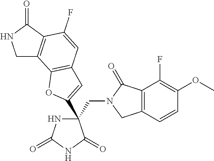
C(C1(C2=CC3=C(C4=C(C(=O)NC4)C(F)=C3)O2)NC(=O)NC1=O)N1CC2=C(C1=O)C(F)=C(OC)C=C2
